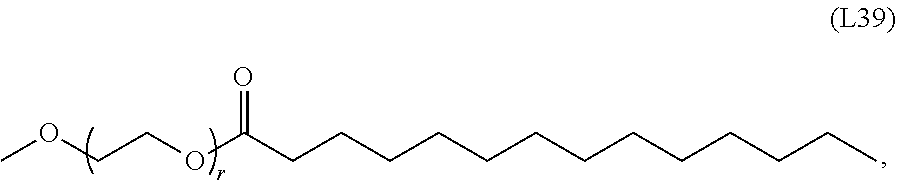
O(CCOC(=O)CCCCCCCCCCCCC)C
